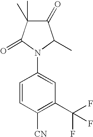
C1=CC([CN])=C(C(F)(F)F)C=C1N1C(C)C(=O)C(C)(C)C1=O
